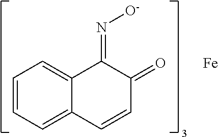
C1=CC=C2C(=C1)C(=N[O-])C(=O)C=C2.[Fe]
